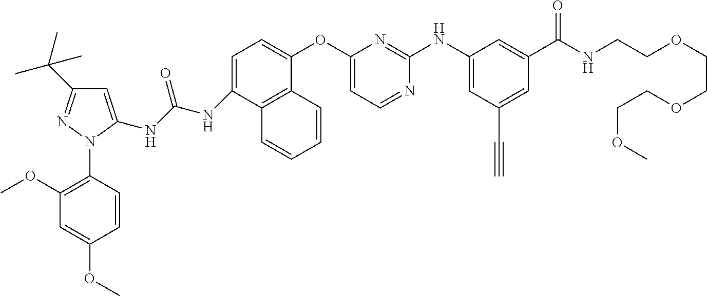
C1=C(NC(NC2=CC=C(OC3=CC=NC(NC4=CC(C#C)=CC(C(NCCOCCOCCOC)=O)=C4)=N3)C3=C2C=CC=C3)=O)N(C2=C(OC)C=C(OC)C=C2)N=C1C(C)(C)C
